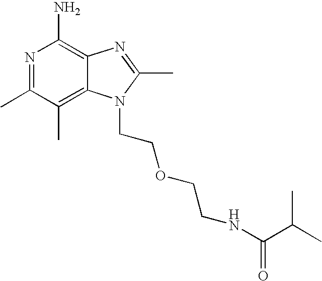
N1=C(C)C(C)=C2C(=C1N)N=C(C)N2CCOCCNC(C(C)C)=O
